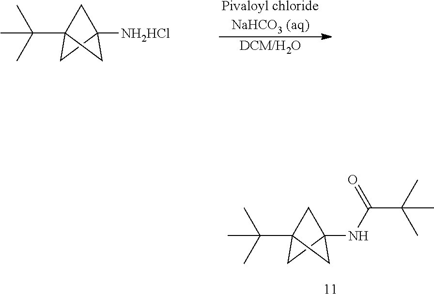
[Pivaloyl chlorideNaHCO3 (aq)].[DCM/H2O].C12([NH2HCl])CC(C(C)(C)C)(C1)C2.C12(NC(C(C)(C)C)=O)CC(C(C)(C)C)(C1)C2
